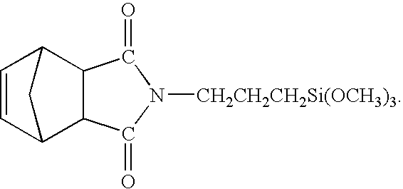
C12C3C=CC(C1C(=O)N([CH2CH2CH2Si(OCH3)3])C2=O)C3
